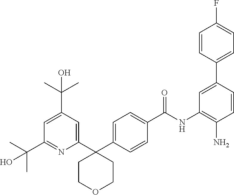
C1(C2(C3=CC=C(C(NC4=C(N)C=CC(C5=CC=C(F)C=C5)=C4)=O)C=C3)CCOCC2)=CC(C(C)(C)O)=CC(C(C)(C)O)=N1
